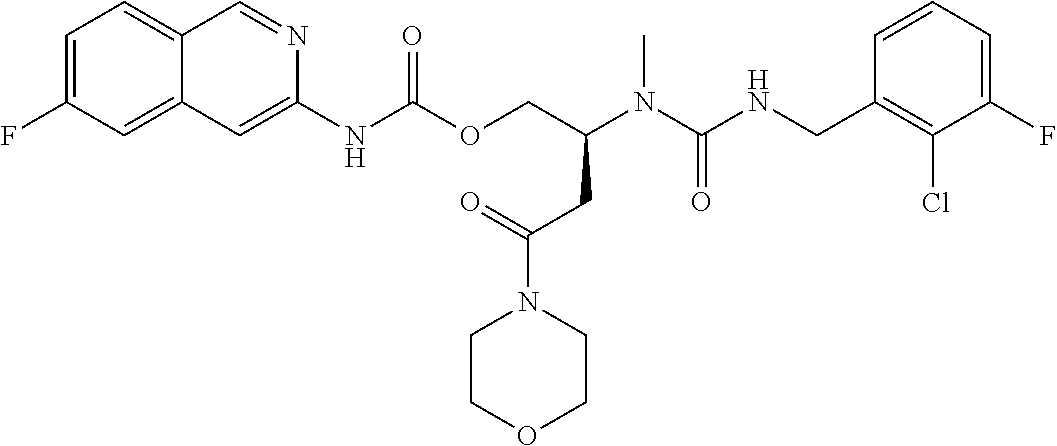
C1=CC(CNC(N(C(COC(NC2=CC3=CC(F)=CC=C3C=N2)=O)CC(=O)N2CCOCC2)C)=O)=C(Cl)C(F)=C1
